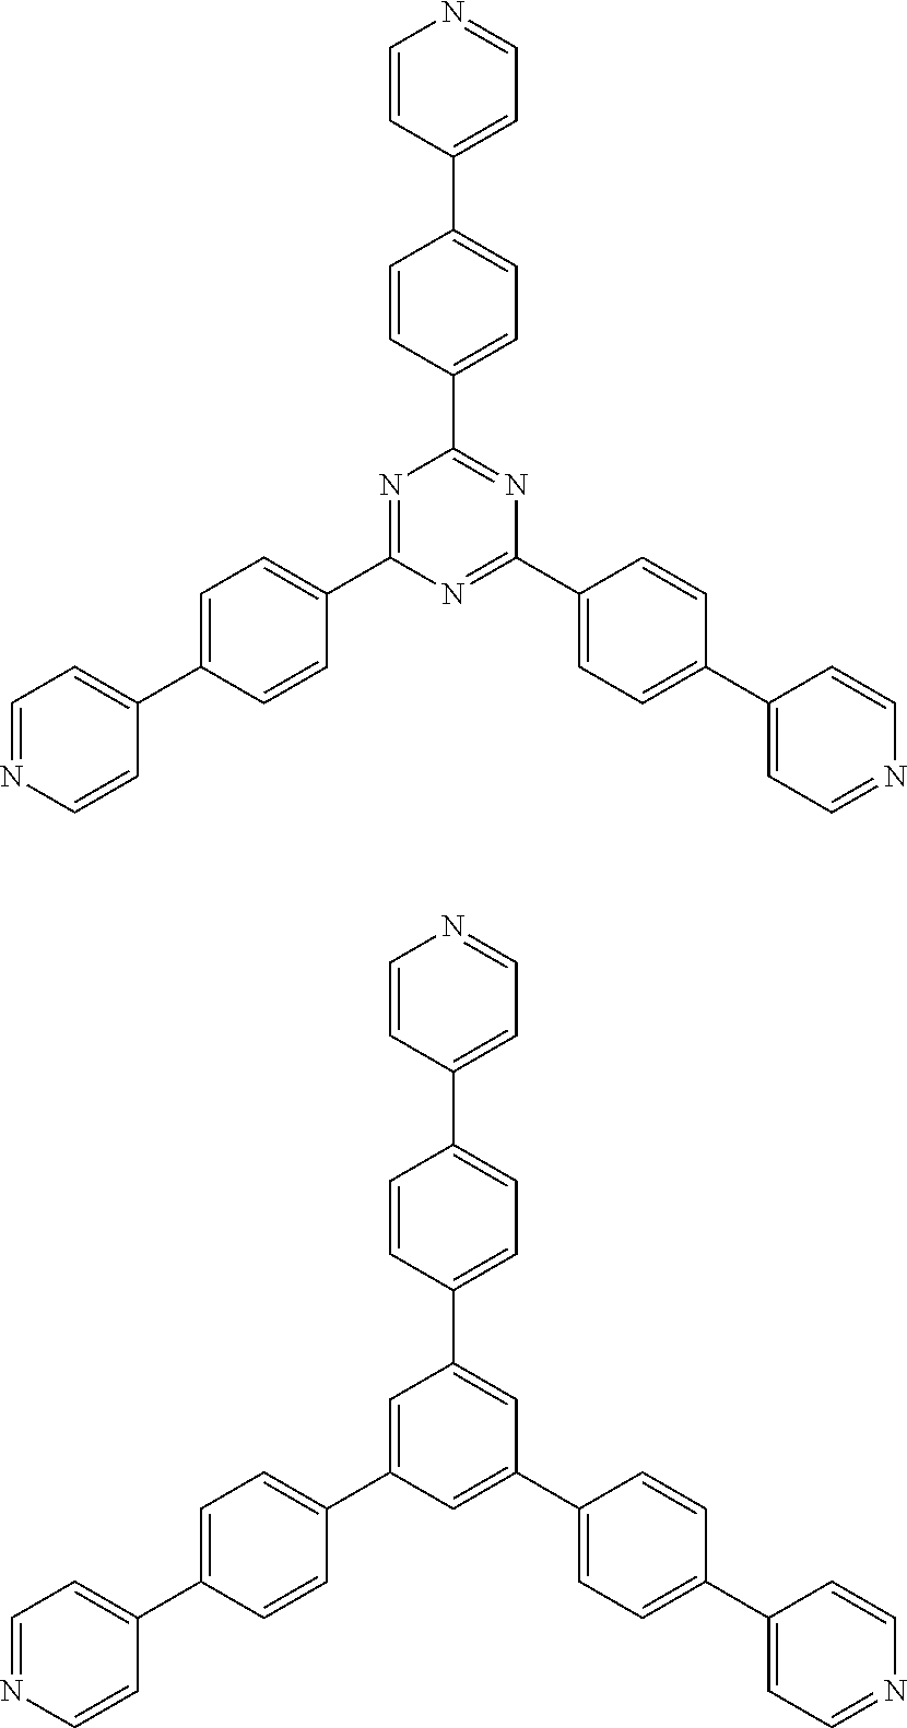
C1=CC(C2=CC=C(C3=NC(C4=CC=C(C5=CC=NC=C5)C=C4)=NC(C4=CC=C(C5=CC=NC=C5)C=C4)=N3)C=C2)=CC=N1.C1=CC(C2=CC=C(C3=CC(C4=CC=C(C5=CC=NC=C5)C=C4)=CC(C4=CC=C(C5=CC=NC=C5)C=C4)=C3)C=C2)=CC=N1
